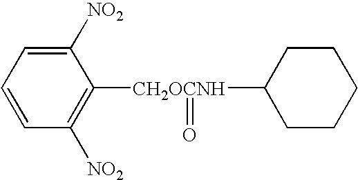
C1([NO2])=CC=CC([NO2])=C1[CH2OCNH](C1CCCCC1)=O
